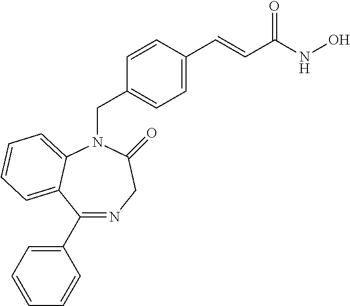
C1(C2=CC=CC=C2)=NCC(=O)N(CC2=CC=C(C=CC(NO)=O)C=C2)C2=CC=CC=C12
